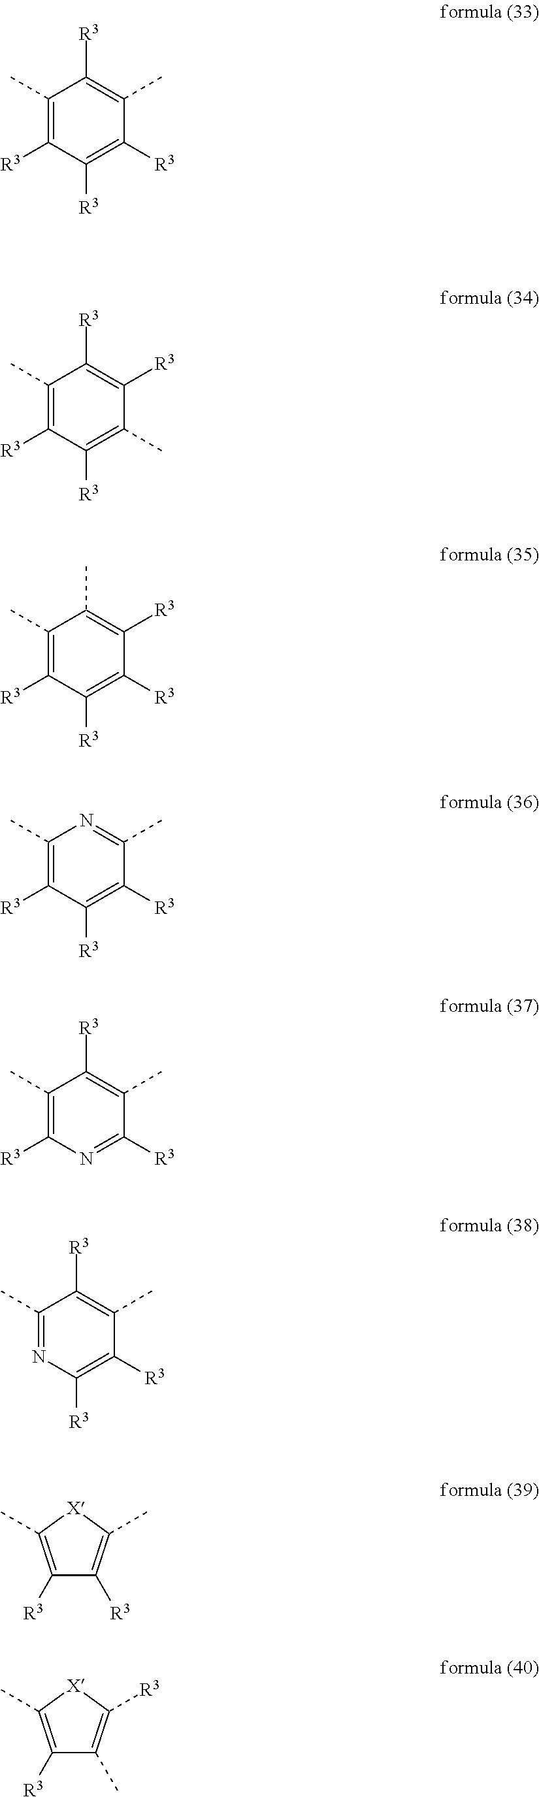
C1(C)=C([R3])C([R3])=C([R3])C(C)=C1[R3].C1(C)=C([R3])C([R3])=C(C)C([R3])=C1[R3].C1(C)=C([R3])C([R3])=C([R3])C([R3])=C1C.C1(C)=C([R3])C([R3])=C([R3])C(C)=N1.C1(C)=C([R3])N=C([R3])C(C)=C1[R3].C1(C)=NC([R3])=C([R3])C(C)=C1[R3].C1([R3])=C(C)[X]C(C)=C1[R3].C1([R3])=C(C)[X]C([R3])=C1C
